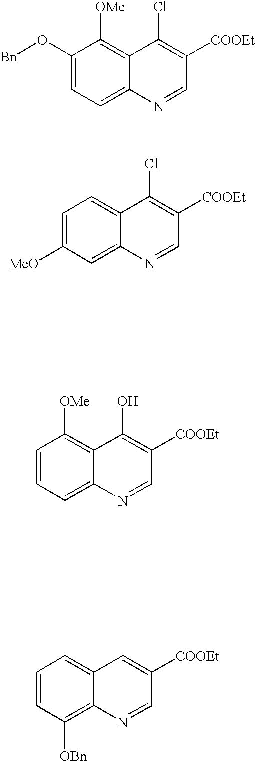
C1(O[Bn])=CC=C2C(=C1[OMe])C(Cl)=C([COOEt])C=N2.C1=CC([OBn])=C2C(=C1)C=C([COOEt])C=N2.C1=CC=C2C(=C1[OMe])C(O)=C([COOEt])C=N2.C1=C([MeO])C=C2C(=C1)C(Cl)=C([COOEt])C=N2
